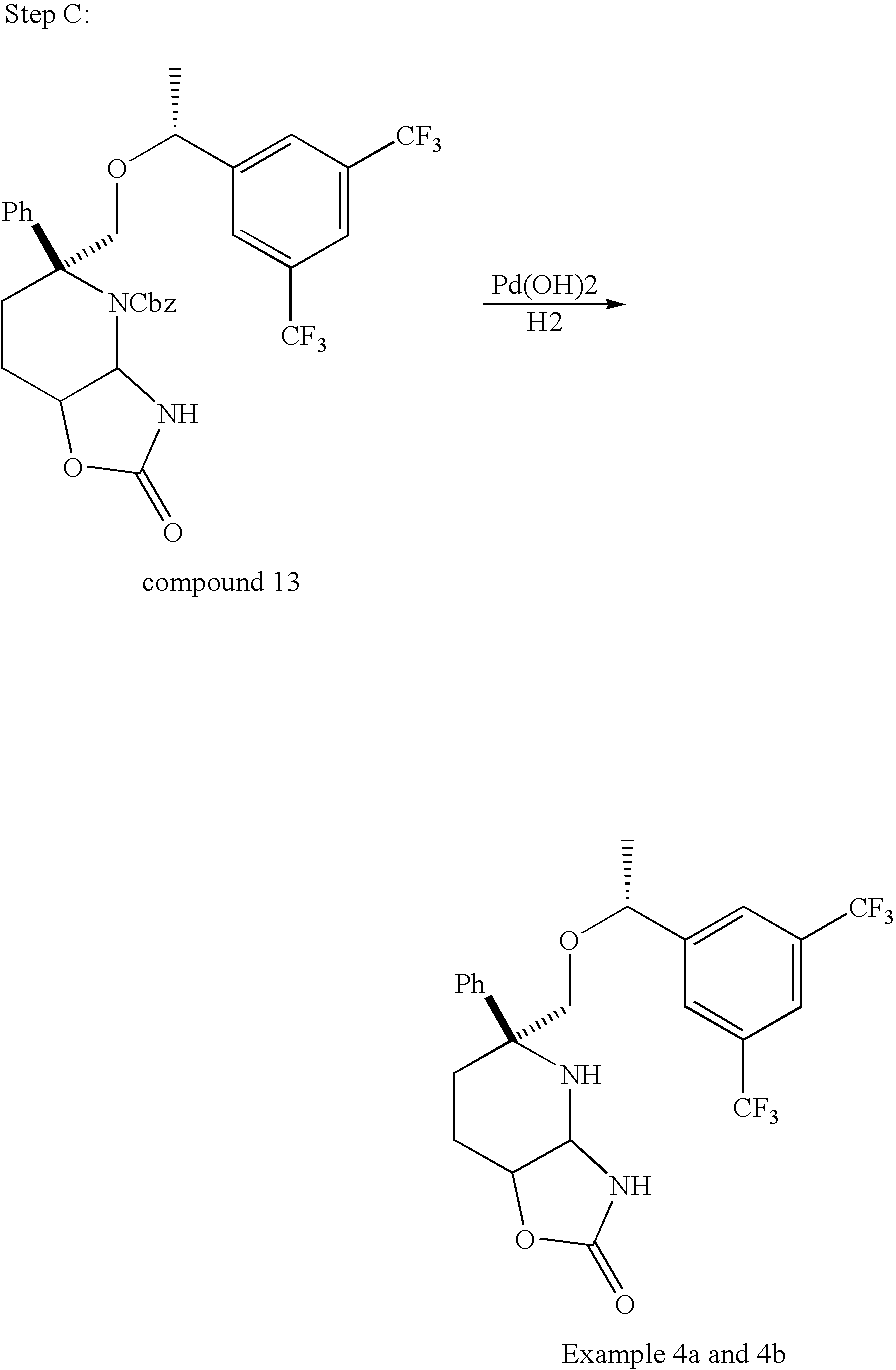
C1=C([CF3])C=C(C(OCC2([Ph])CCC3C(N2)NC(=O)O3)C)C=C1[CF3].C1=C([CF3])C=C(C(OCC2([Ph])CCC3C([NCbz]2)NC(=O)O3)C)C=C1[CF3].[Pd(OH)2].[H2]
